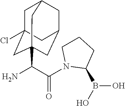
NC(C(=O)N1C(B(O)O)CCC1)C12CC3(Cl)CC(CC(C1)C3)C2
